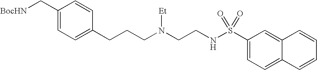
C1(C[BocHN])=CC=C(CCCN(CCNS(C2=CC=C3C(=C2)C=CC=C3)(=O)=O)[Et])C=C1
